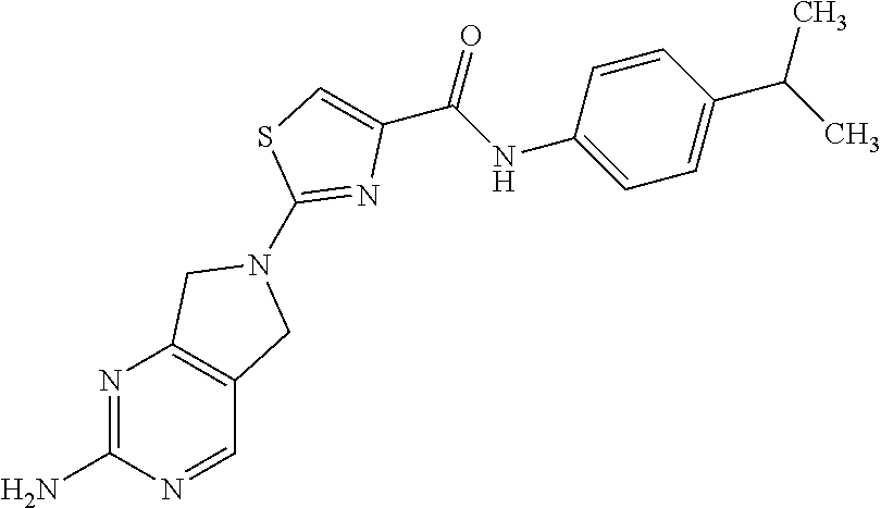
N1=C(N)N=CC2=C1CN(C1=NC(C(NC3=CC=C(C(C)C)C=C3)=O)=CS1)C2
